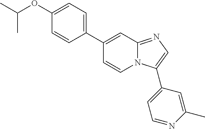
O(C1=CC=C(C2=CC3=NC=C(C4=CC=NC(C)=C4)N3C=C2)C=C1)C(C)C
